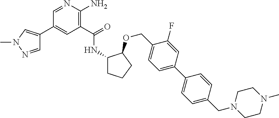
C1(C(=O)NC2CCCC2OCC2=CC=C(C3=CC=C(CN4CCN(C)CC4)C=C3)C=C2F)=C(N)N=CC(C2=CN(C)N=C2)=C1
